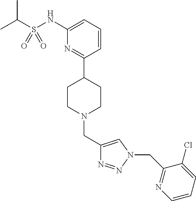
C1(NS(C(C)C)(=O)=O)=CC=CC(C2CCN(CC3=CN(CC4=NC=CC=C4Cl)N=N3)CC2)=N1
